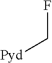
FC[Pyd]
